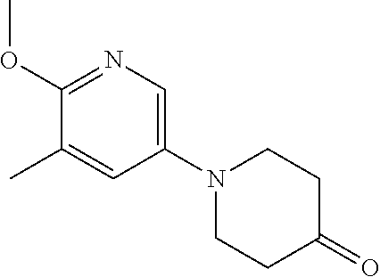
C1(N2CCC(=O)CC2)=CN=C(OC)C(C)=C1
